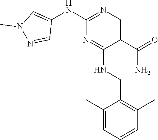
C1(NC2=CN(C)N=C2)=NC=C(C(=O)N)C(NCC2=C(C)C=CC=C2C)=N1
